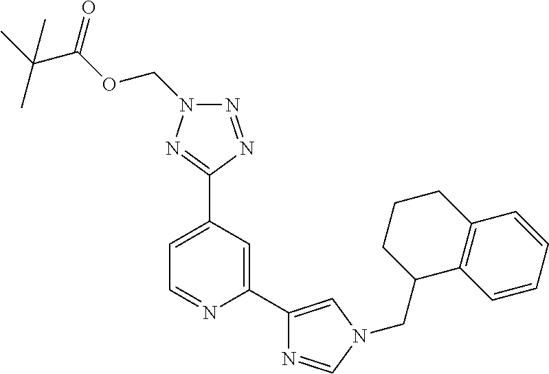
C1(C2=CC(C3=NN(COC(C(C)(C)C)=O)N=N3)=CC=N2)=CN(CC2C3=C(CCC2)C=CC=C3)C=N1
